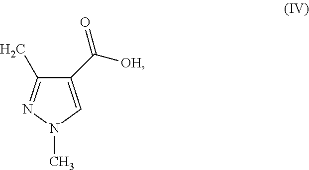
[OH]C(C1=CN(C)N=C1C)=O
